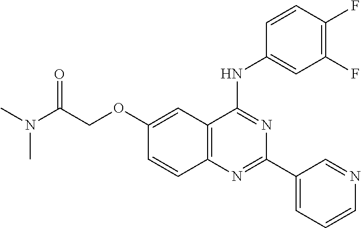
C1(OCC(N(C)C)=O)=CC2=C(C=C1)N=C(C1=CC=CN=C1)N=C2NC1=CC(F)=C(F)C=C1
